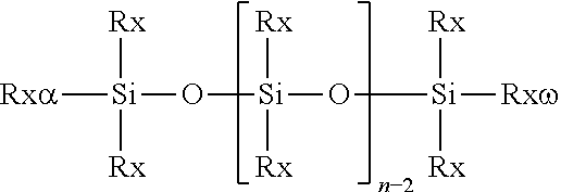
[Rxa][Si](O[Si](O[Si]([Rxw])([Rx])[Rx])([Rx])[Rx])([Rx])[Rx]
